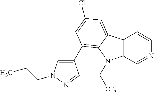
C12=C(C=NC=C1)N(C[CF3])C1=C(C3=CN(CCC)N=C3)C=C(Cl)C=C21
